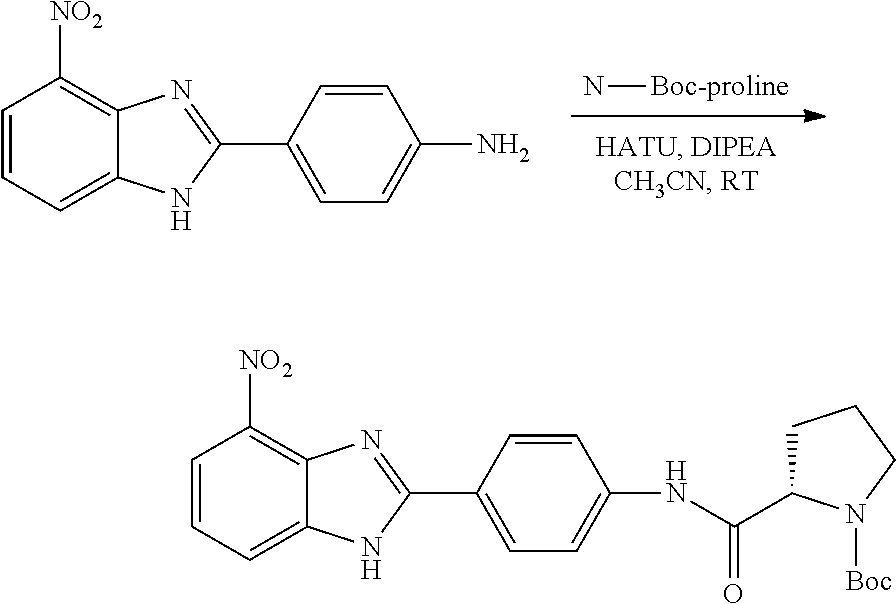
N[Boc-proline].C1=CC=C2C(=C1[NO2])N=C(C1=CC=C(N)C=C1)N2.C1=CC=C2C(=C1[NO2])N=C(C1=CC=C(NC(C3CCCN3[Boc])=O)C=C1)N2
